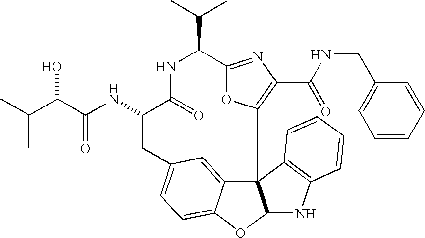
C123C4=CC(=CC=C4OC1NC1=C2C=CC=C1)CC(NC(=O)C(O)C(C)C)C(=O)NC(C(C)C)C1=NC(C(=O)NCC2=CC=CC=C2)=C3O1
